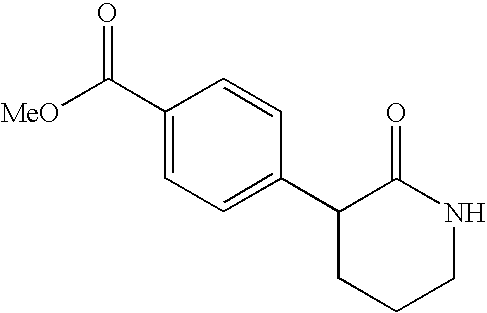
[MeO]C(C1=CC=C(C2CCCNC2=O)C=C1)=O
